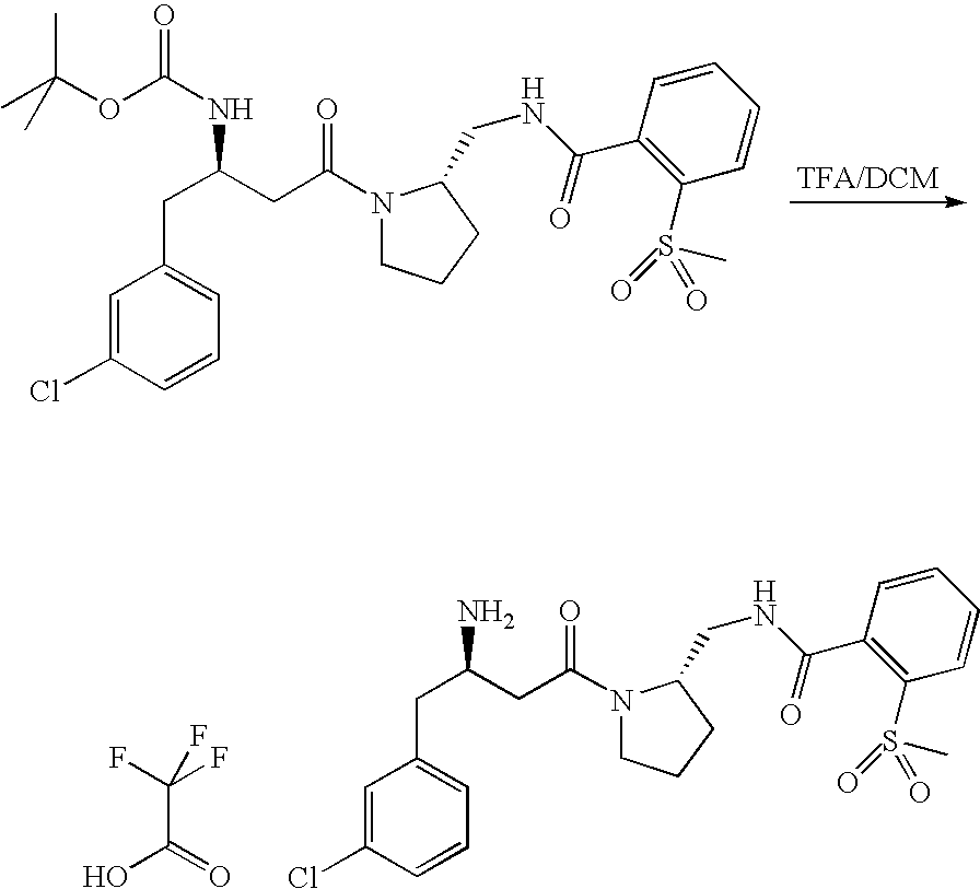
C1=C(Cl)C=CC=C1CC(CC(=O)N1CCCC1CNC(C1=C(S(C)(=O)=O)C=CC=C1)=O)NC(OC(C)(C)C)=O.C(C(O)=O)(F)(F)F.C1=C(Cl)C=CC=C1CC(CC(=O)N1CCCC1CNC(C1=C(S(C)(=O)=O)C=CC=C1)=O)N
